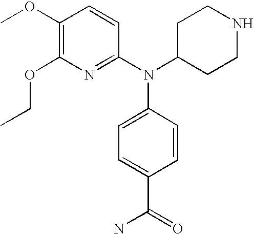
C1(OC)=C(OCC)N=C(N(C2CCNCC2)C2=CC=C(C(=O)N)C=C2)C=C1
